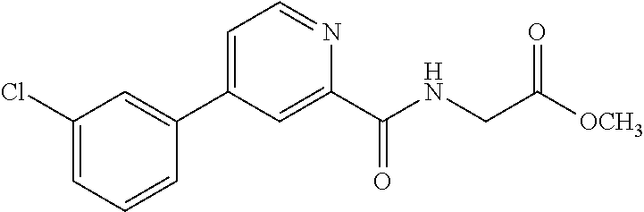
C1(Cl)=CC=CC(C2=CC=NC(C(NCC([OCH3])=O)=O)=C2)=C1
